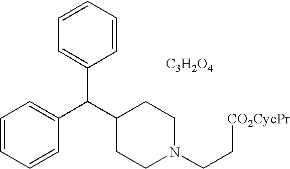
C1=CC=CC(C(C2CCN(CC[CO2CycPr])CC2)C2=CC=CC=C2)=C1.[C3H2O4]
